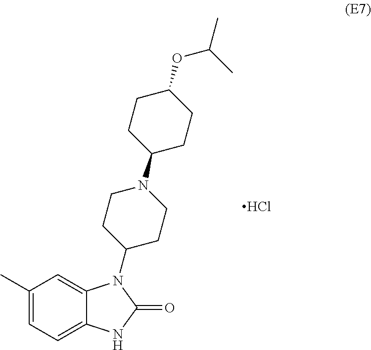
C1(C)=CC=C2C(=C1)N(C1CCN(C3CCC(OC(C)C)CC3)CC1)C(=O)N2.Cl
